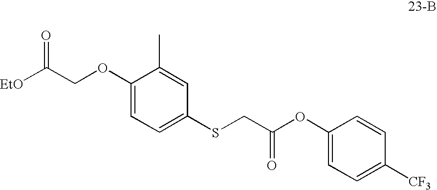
C(COC1=CC=C(SCC(OC2=CC=C([CF3])C=C2)=O)C=C1C)(=O)[EtO]
